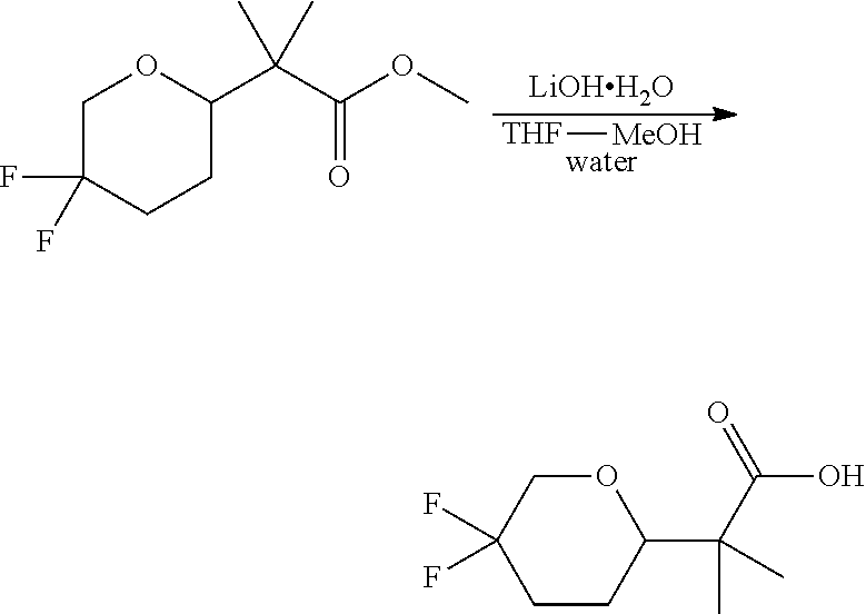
[THF][MeOH].[LiOHH2O].C1(F)(F)CCC(C(C(OC)=O)(C)C)OC1.O1CC(F)(F)CCC1C(C(=O)O)(C)C
